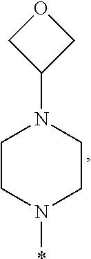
C1(N2CCN(*)CC2)COC1
